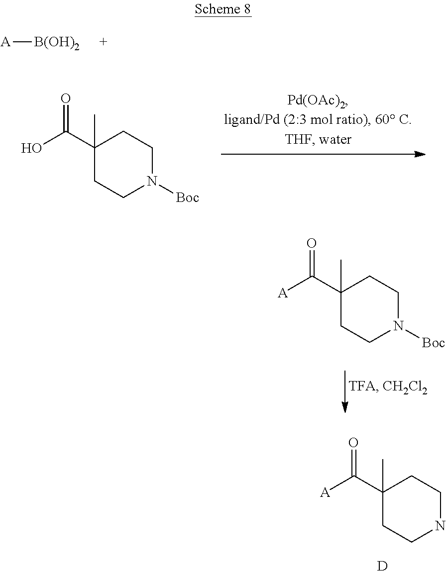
[A][B(OH)2].C1(C(O)=O)(C)CCN([Boc])CC1.C1(C([A])=O)(C)CCN([Boc])CC1.C1(C([A])=O)(C)CCNCC1.[D]
